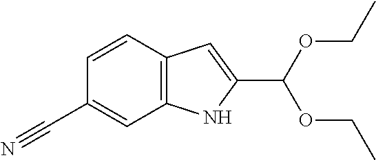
C1=CC2=C(C=C1C#N)NC(C(OCC)OCC)=C2
